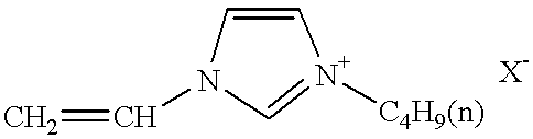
C1=C[N+]([C4H9(n)])=CN1C=C
